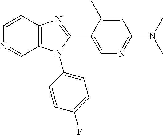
C1=CC2=C(C=N1)N(C1=CC=C(F)C=C1)C(C1=CN=C(N(C)C)C=C1C)=N2
